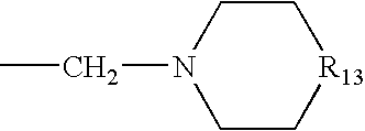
C1C[R13]CCN1CC
